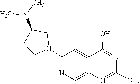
N1=C(O)C2=CC(N3CCC(N(C)C)C3)=NC=C2N=C1C
